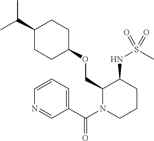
C(C1CCC(OCC2N(C(C3=CC=CN=C3)=O)CCCC2NS(C)(=O)=O)CC1)(C)C
